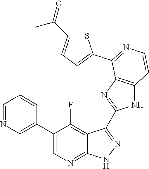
C1=NC=C(C2=CN=C3C(=C2F)C(C2=NC4=C(N2)C=CN=C4C2=CC=C(C(=O)C)S2)=N[N H]3)C=C1
